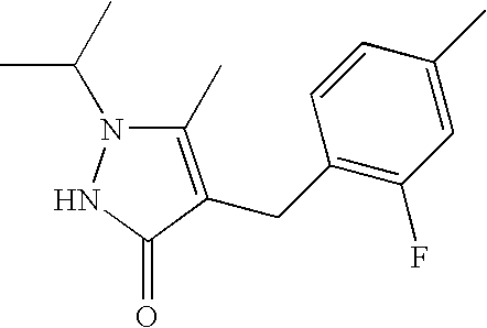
C1(C)=C(CC2=C(F)C=C(C)C=C2)C(=O)NN1C(C)C
